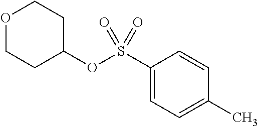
C1(S(OC2CCOCC2)(=O)=O)=CC=C(C)C=C1
